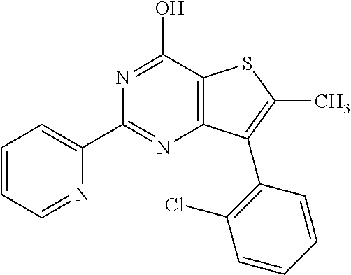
C1(C2=CC=CC=N2)=NC2=C(C(O)=N1)SC(C)=C2C1=C(Cl)C=CC=C1
